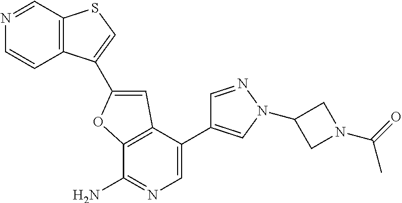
C12=C(C=NC=C1)SC=C2C1=CC2=C(C(N)=NC=C2C2=CN(C3CN(C(=O)C)C3)N=C2)O1
